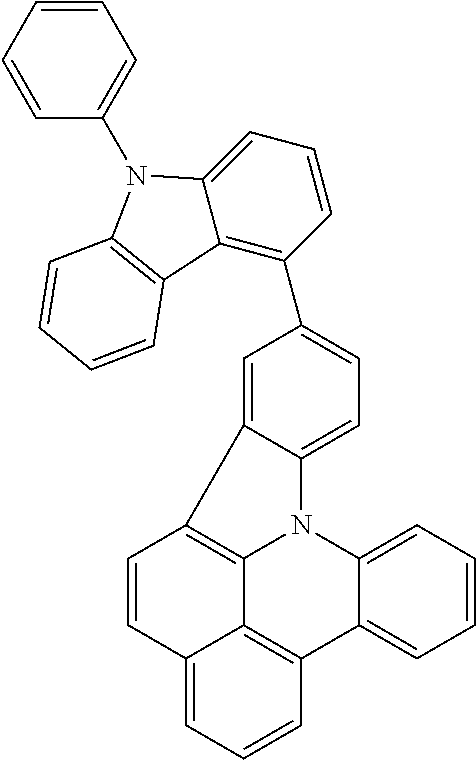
C12=CC=CC(C3=CC=C4C(=C3)C3=C5N4C4=CC=CC=C4C4=C5C(=CC=C4)C=C3)=C1C1=C(N2C2=CC=CC=C2)C=CC=C1
